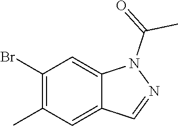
C1(Br)=C(C)C=C2C(=C1)N(C(C)=O)N=C2
